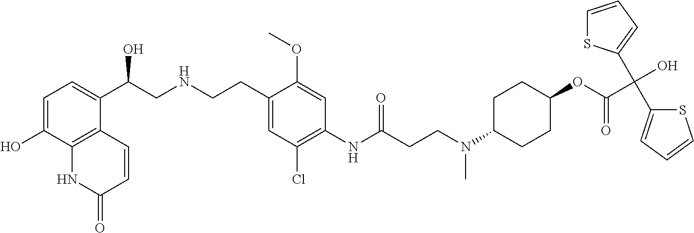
C1=C(O)C2=C(C(C(CNCCC3=CC(Cl)=C(NC(CCN(C4CCC(OC(C(O)(C5=CC=CS5)C5=CC=CS5)=O)CC4)C)=O)C=C3OC)O)=C1)C=CC(=O)N2
